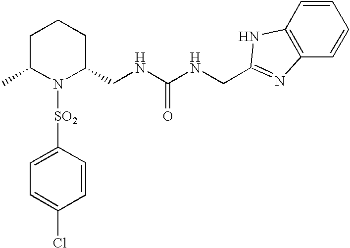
C1([SO2]N2C(CNC(NCC3=NC4=C(C=CC=C4)N3)=O)CCCC2C)=CC=C(Cl)C=C1
